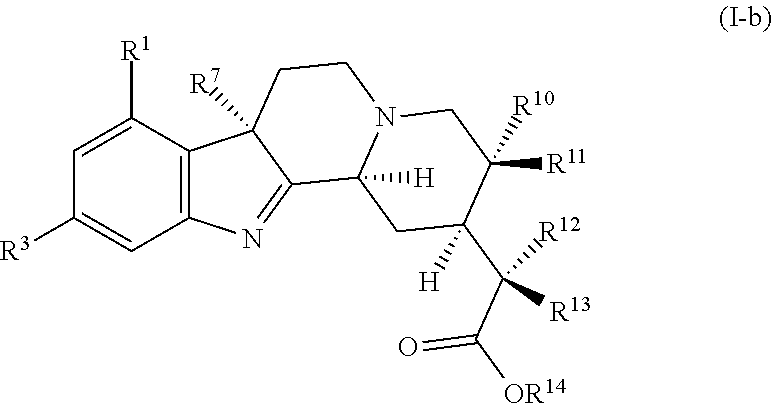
C12=C(C([R1])=CC([R3])=C1)C1([R7])C(=N2)C2([H])N(CC1)CC([R11])([R10])C(C(C(=O)[OR14])([R13])[R12])([H])C2
